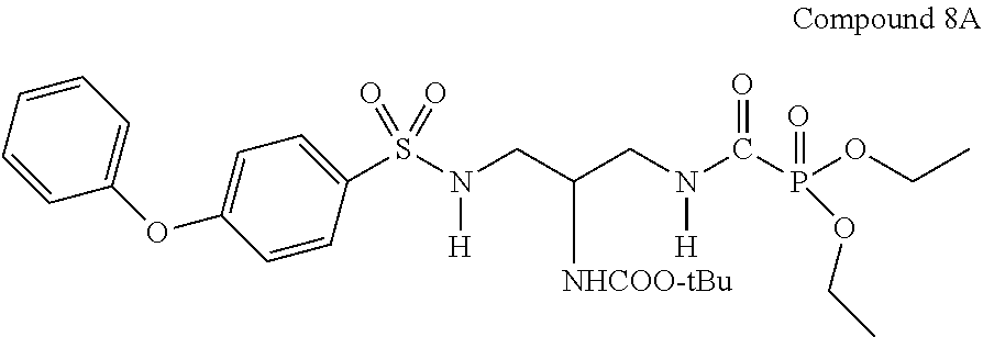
C1(S(N(CC(CN(C(=O)P(OCC)(OCC)=O)[H])[NHCOO-tBu])[H])(=O)=O)=CC=C(OC2=CC=CC=C2)C=C1
